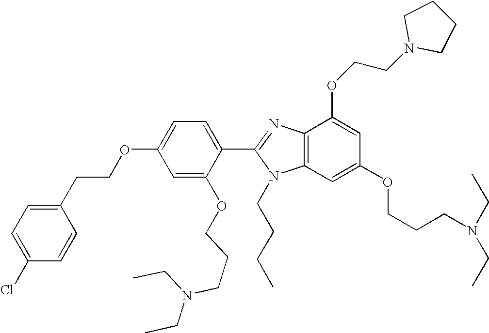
C1(CCOC2=CC=C(C3=NC4=C(N3CCCC)C=C(OCCCN(CC)CC)C=C4OCCN3CCCC3)C(OCCCN(CC)CC)=C2)=CC=C(Cl)C=C1
